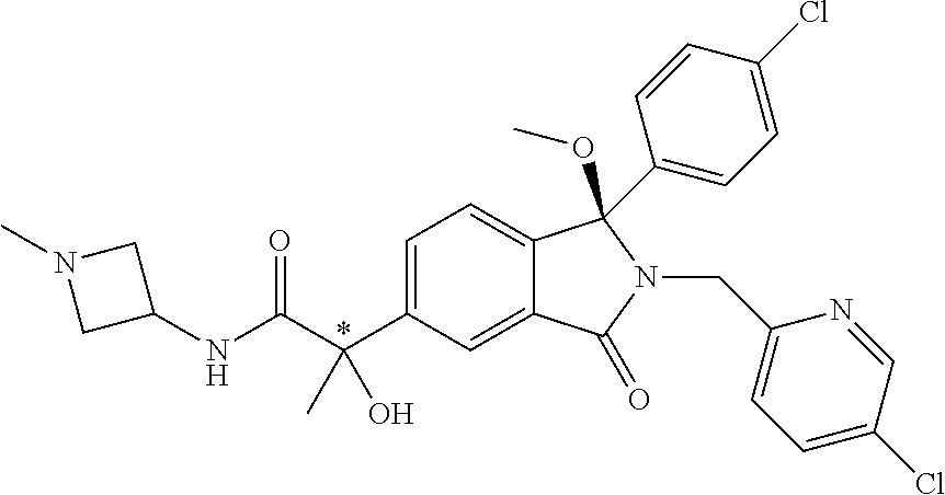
N(C(C(C1=CC=C2C(=C1)C(=O)N(CC1=CC=C(Cl)C=N1)C2(OC)C1=CC=C(Cl)C=C1)(C)O)=O)C1CN(C)C1
